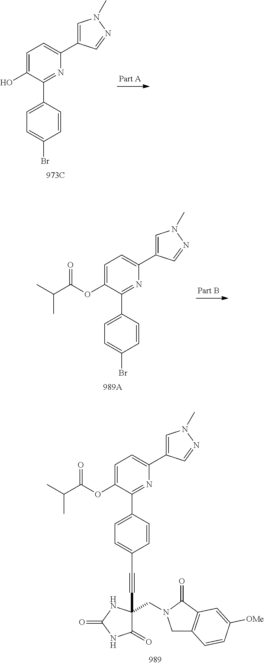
C1=C(C2=NC(C3=CN(C)N=C3)=CC=C2O)C=CC(Br)=C1.C1=C(C2=NC(C3=CN(C)N=C3)=CC=C2OC(C(C)C)=O)C=CC(Br)=C1.C1=C(C2=NC(C3=CN(C)N=C3)=CC=C2OC(C(C)C)=O)C=CC(C#CC2(CN3CC4=C(C3=O)C=C([OMe])C=C4)C(=O)NC(=O)N2)=C1
